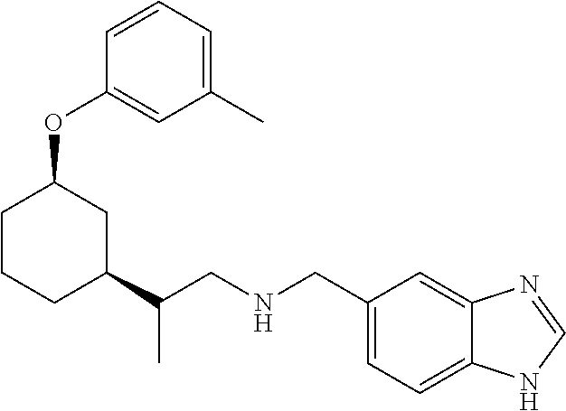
C1C(OC2=CC(C)=CC=C2)CC(C(CNCC2=CC=C3C(=C2)N=CN3)C)CC1
